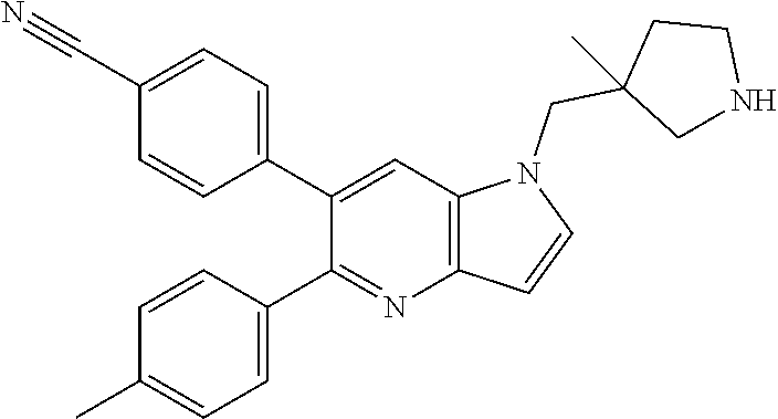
C1(C2=CC=C(C#N)C=C2)=CC2=C(N=C1C1=CC=C(C)C=C1)C=CN2CC1(C)CNCC1
